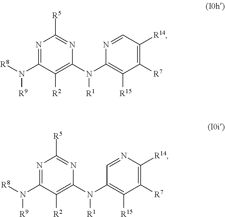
N1=C(N([R8])[R9])C([R2])=C(N(C2=C([R15])C([R7])=C([R14])C=N2)[R1])N=C1[R5].N1=C(N([R8])[R9])C([R2])=C(N(C2=C([R15])C([R7])=C([R14])N=C2)[R1])N=C1[R5]
